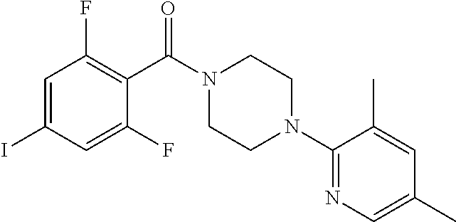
C1=C(I)C=C(F)C(C(N2CCN(C3=NC=C(C)C=C3C)CC2)=O)=C1F
